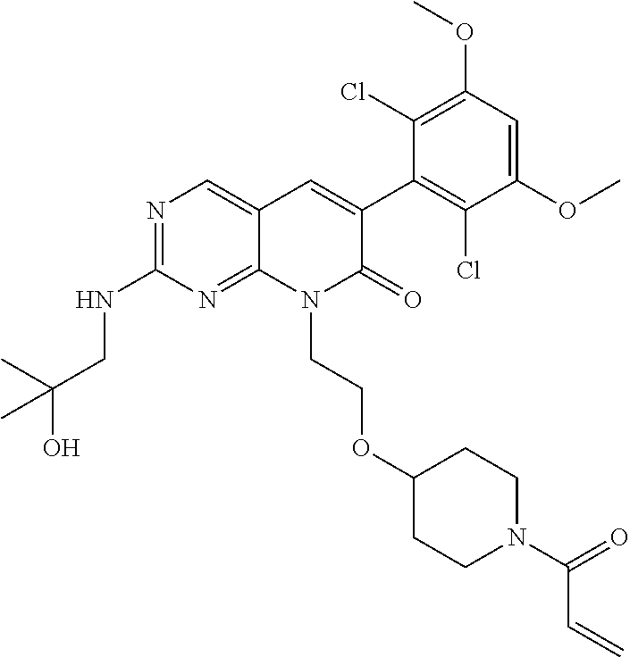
C1(NCC(O)(C)C)=NC=C2C(=N1)N(CCOC1CCN(C(=O)C=C)CC1)C(=O)C(C1=C(Cl)C(OC)=CC(OC)=C1Cl)=C2
